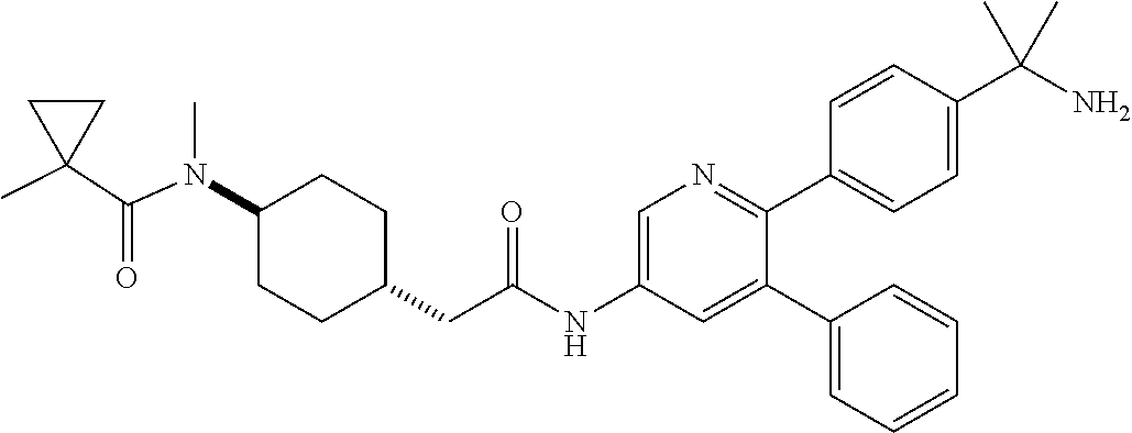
N(C1CCC(CC(NC2=CN=C(C3=CC=C(C(N)(C)C)C=C3)C(C3=CC=CC=C3)=C2)=O)CC1)(C(=O)C1(C)CC1)C
